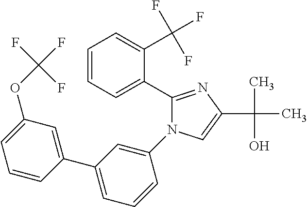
C1=CC=C(C2=CC(OC(F)(F)F)=CC=C2)C=C1N1C(C2=CC=CC=C2C(F)(F)F)=NC(C(C)(O)C)=C1
